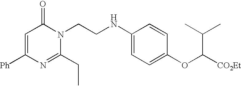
C1=C([Ph])N=C(CC)N(CCNC2=CC=C(OC([CO2Et])C(C)C)C=C2)C1=O
